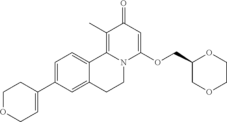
C1=C(C2=CCOCC2)C=C2C(=C1)C1=C(C)C(=O)C=C(OCC3COCCO3)N1CC2
